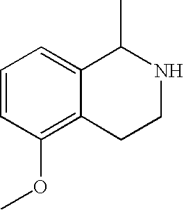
C1=CC(OC)=C2C(=C1)C(C)NCC2
